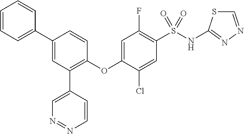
C1=CC=C(C2=CC(C3=CN=NC=C3)=C(OC3=CC(F)=C(S(NC4=NN=CS4)(=O)=O)C=C3Cl)C=C2)C=C1
